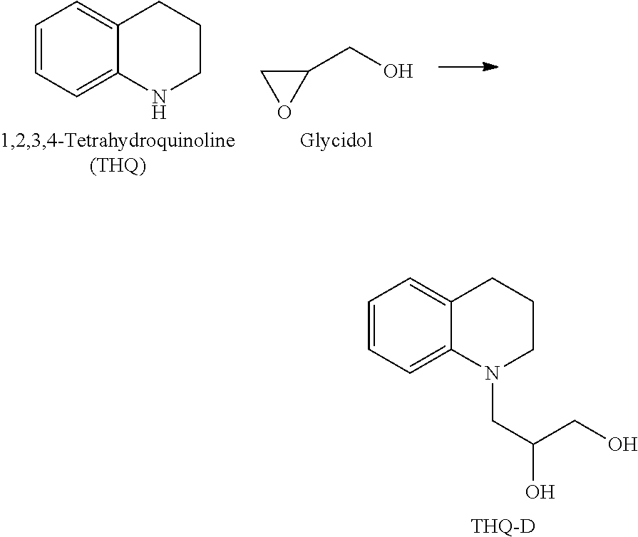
C1=CC=C2C(=C1)CCCN2.C1(CO)CO1.C1=CC=C2C(=C1)CCCN2CC(O)CO.[THQ-D]
